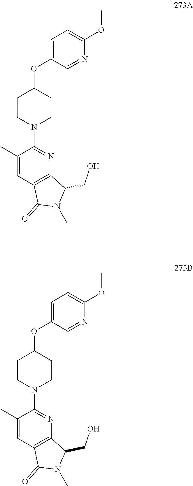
C1CN(C2=NC3=C(C=C2C)C(=O)N(C)C3CO)CCC1OC1=CC=C(OC)N=C1.C1CN(C2=NC3=C(C=C2C)C(=O)N(C)C3CO)CCC1OC1=CC=C(OC)N=C1
